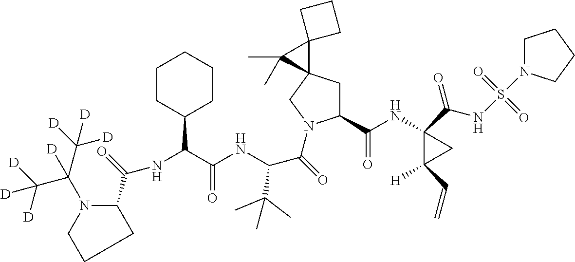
N(C(C(NC(C(=O)N1C(C(NC2(C(NS(=O)(=O)N3CCCC3)=O)C([H])(C=C)C2)=O)CC2(C1)C1(C2(C)C)CCC1)C(C)(C)C)=O)C1CCCCC1)C(C1N(C(C([D])([D])[D])(C([D])([D])[D])[D])CCC1)=O
